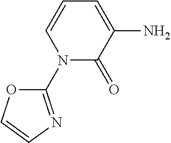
N1(C2=NC=CO2)C(=O)C(N)=CC=C1
